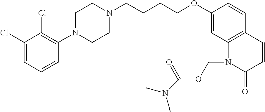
C1(Cl)=CC=CC(N2CCN(CCCCOC3=CC4=C(C=C3)C=CC(=O)N4COC(=O)N(C)C)CC2)=C1Cl
